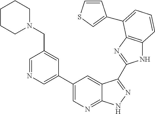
N1C2=C(N=C1C1=NNC3=NC=C(C4=CN=CC(CN5CCCCC5)=C4)C=C31)C(C1=CSC=C1)=CC=C2
